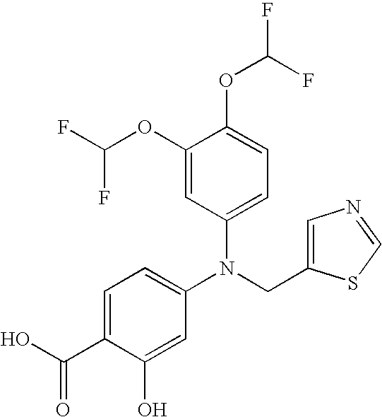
N(CC1=CN=CS1)(C1=CC=C(C(=O)O)C(O)=C1)C1=CC=C(OC(F)F)C(OC(F)F)=C1
